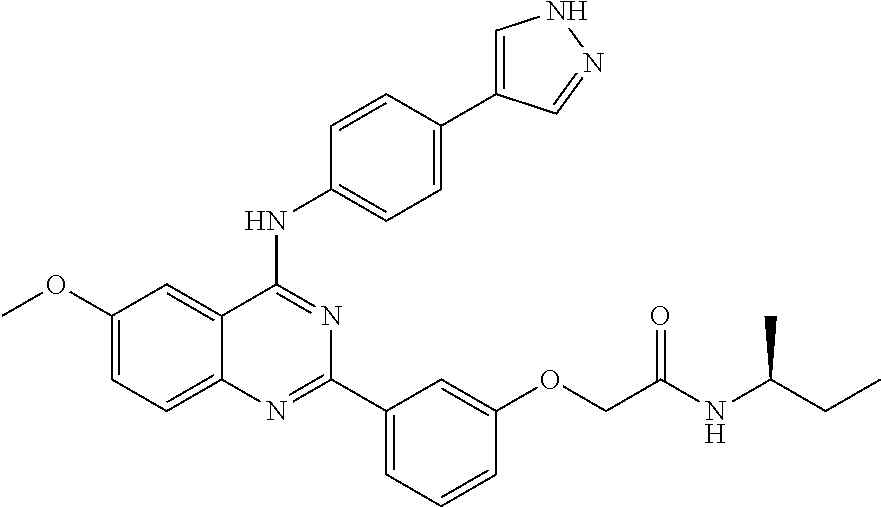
C1(OC)=CC=C2C(=C1)C(NC1=CC=C(C3=CNN=C3)C=C1)=NC(C1=CC=CC(OCC(NC(CC)C)=O)=C1)=N2
